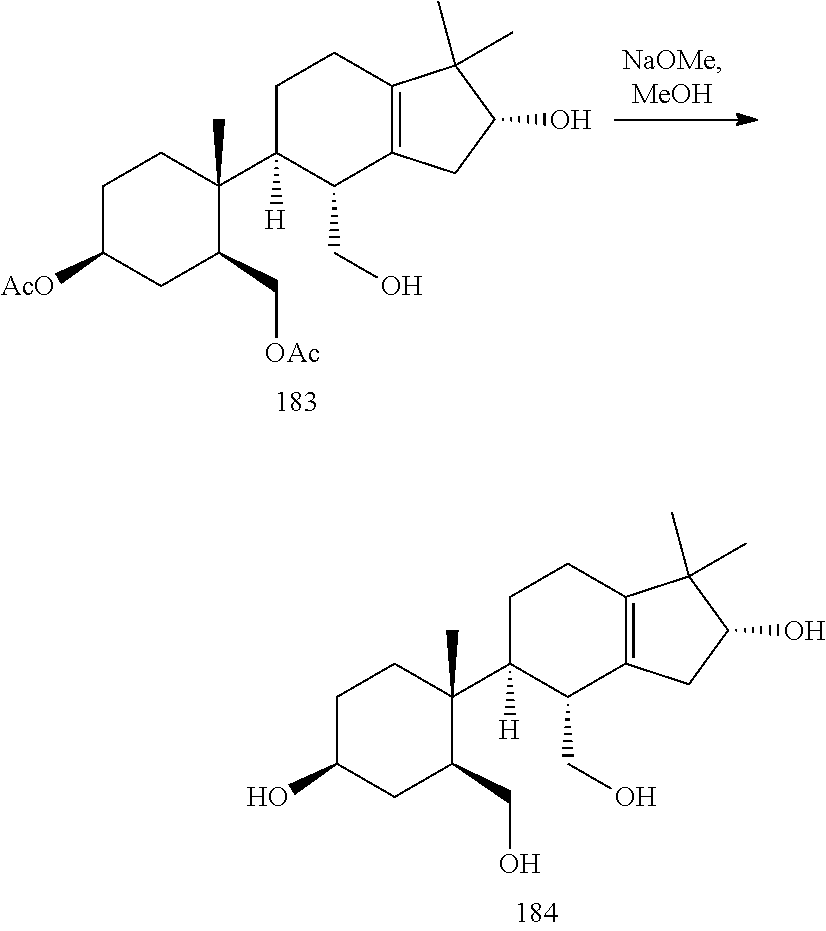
C1C(O)CC(CO)C(C2([H])C(CO)C3=C(CC2)C(C)(C)C(O)C3)(C)C1.C1C([AcO])CC(C[OAc])C(C2([H])C(CO)C3=C(CC2)C(C)(C)C(O)C3)(C)C1
